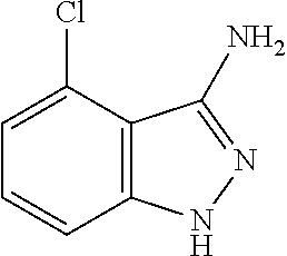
C12=C(C(Cl)=CC=C1)C(N)=NN2
